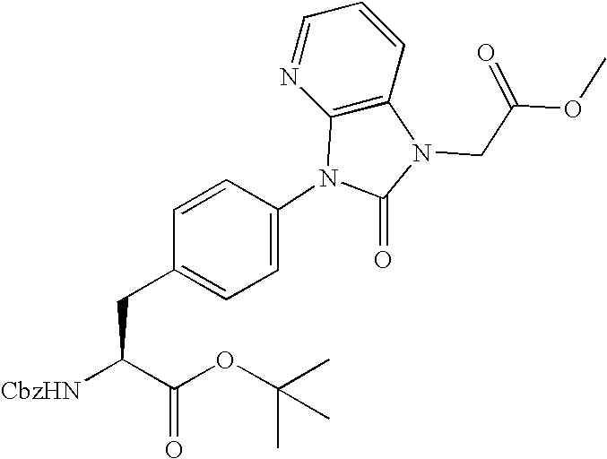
C1=C(N2C3=C(C=CC=N3)N(CC(OC)=O)C2=O)C=CC(CC([CbzHN])C(OC(C)(C)C)=O)=C1
